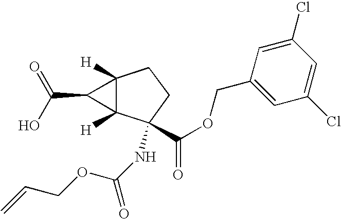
C12([H])C([H])(C(NC(=O)OCC=C)(C(OCC3=CC(Cl)=CC(Cl)=C3)=O)CC1)C2C(O)=O
